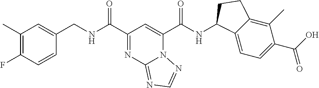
C1=CC(F)=C(C)C=C1CNC(C1=NC2=NC=NN2C(C(NC2C3=CC=C(C(O)=O)C(C)=C3CC2)=O)=C1)=O
